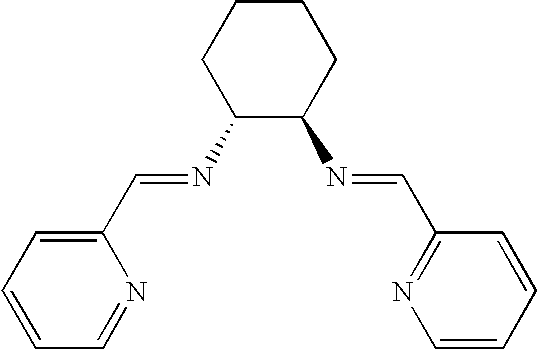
C1CC(N=CC2=CC=CC=N2)C(N=CC2=NC=CC=C2)CC1
